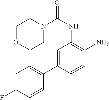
N1(C(NC2=C(N)C=CC(C3=CC=C(F)C=C3)=C2)=O)CCOCC1
